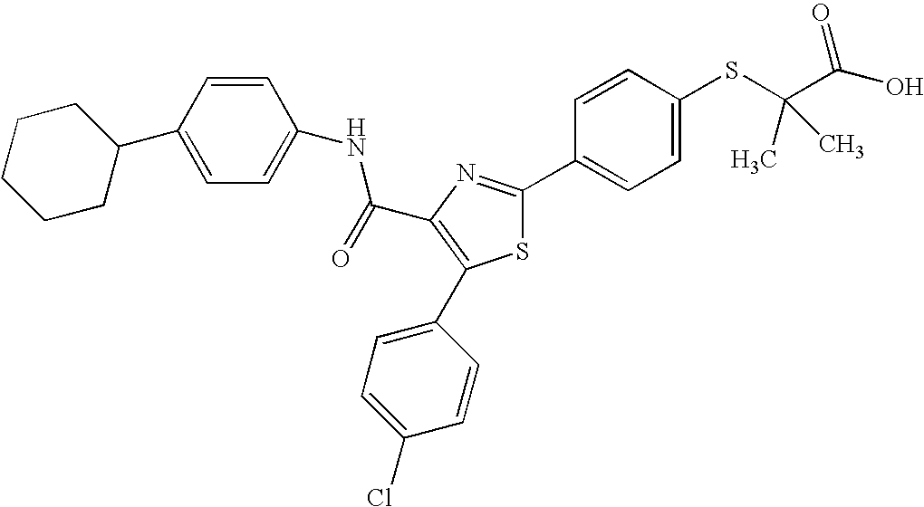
C(C1=C(C2=CC=C(Cl)C=C2)SC(C2=CC=C(SC(C(O)=O)(C)C)C=C2)=N1)(=O)NC1=CC=C(C2CCCCC2)C=C1
